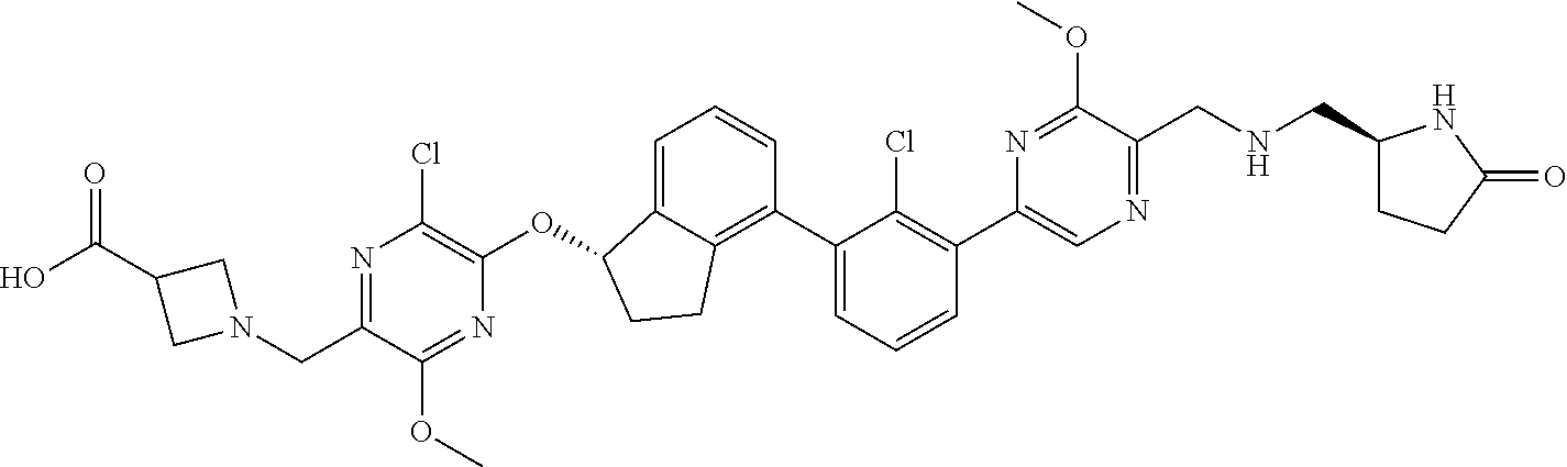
O(C1C2=CC=CC(C3=CC=CC(C4=CN=C(CNCC5CCC(=O)N5)C(OC)=N4)=C3Cl)=C2CC1)C1=C(Cl)N=C(CN2CC(C(O)=O)C2)C(OC)=N1
